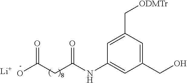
OC(CC(NC1=CC(CO)=CC(C[ODMTr])=C1)=O)=O.[Li]
